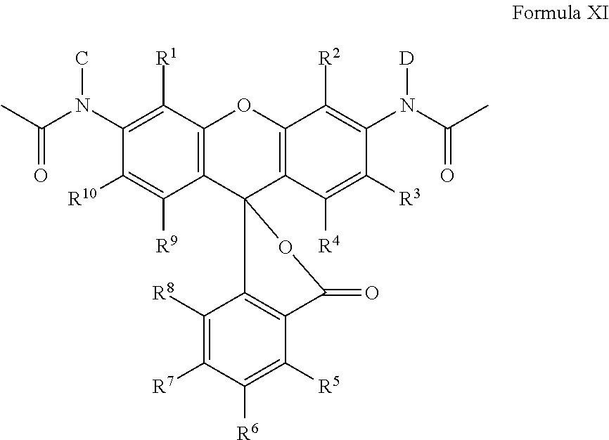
C1(N([D])C(=O)C)=C([R2])C2=C(C([R4])=C1[R3])C1(C3=C(O2)C([R1])=C(N(C)C(=O)C)C([R10])=C3[R9])OC(=O)C2=C1C([R8])=C([R7])C([R6])=C2[R5]
